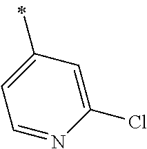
C1=C(C)C=C(Cl)N=C1
